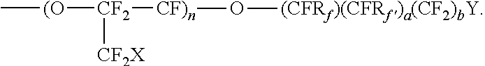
C[(O][CF2]([CF2X])[CF)n]O[(CFRf)(CFRf')a(CF2)bY]
